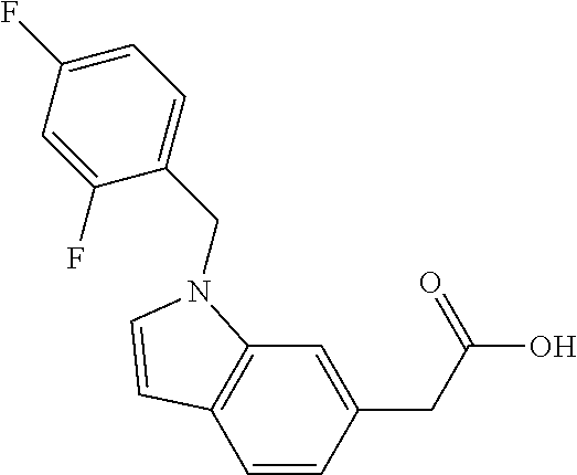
C1=CC(CC(O)=O)=CC2=C1C=CN2CC1=CC=C(F)C=C1F
